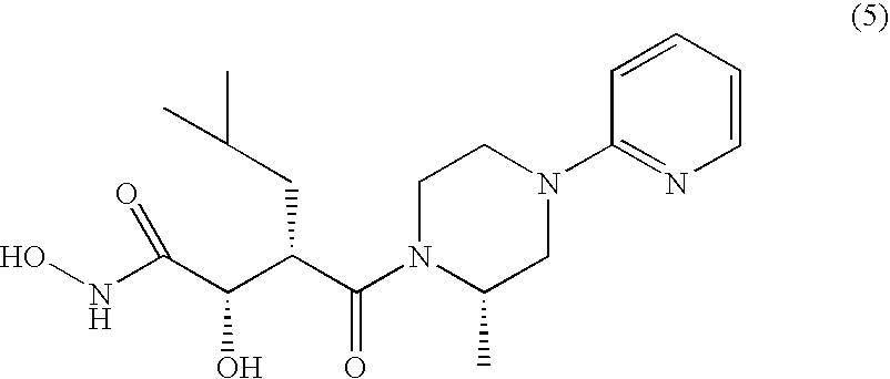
C1N(C(C(C(C(NO)=O)O)CC(C)C)=O)C(C)CN(C2=NC=CC=C2)C1
